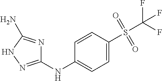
C1=CC(S(C(F)(F)F)(=O)=O)=CC=C1NC1=NNC(N)=N1
